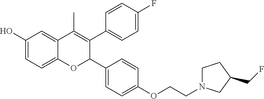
C1(O)=CC=C2C(=C1)C(C)=C(C1=CC=C(F)C=C1)C(C1=CC=C(OCCN3CCC(CF)C3)C=C1)O2
